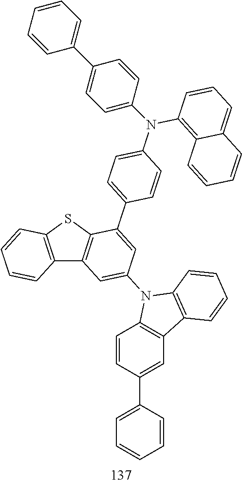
C12=C(SC3=C1C=C(N1C4=C(C=C(C5=CC=CC=C5)C=C4)C4=C1C=CC=C4)C=C3C1=CC=C(N(C3=C4C(=CC=C3)C=CC=C4)C3=CC=C(C4=CC=CC=C4)C=C3)C=C1)C=CC=C2
